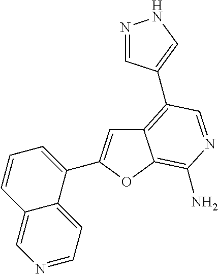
C12=C(C3=CNN=C3)C=NC(N)=C1OC(C1=CC=CC3=CN=CC=C13)=C2
